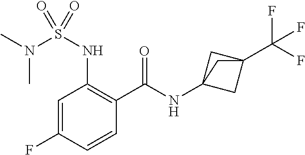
C1=C(F)C=CC(C(=O)NC23CC(C(F)(F)F)(C2)C3)=C1NS(N(C)C)(=O)=O
